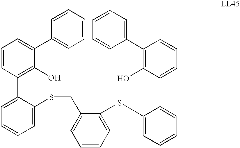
C1=CC(C2=CC=CC=C2SCC2=CC=CC=C2SC2=CC=CC=C2C2=CC=CC(C3=CC=CC=C3)=C2O)=C(O)C(C2=CC=CC=C2)=C1
